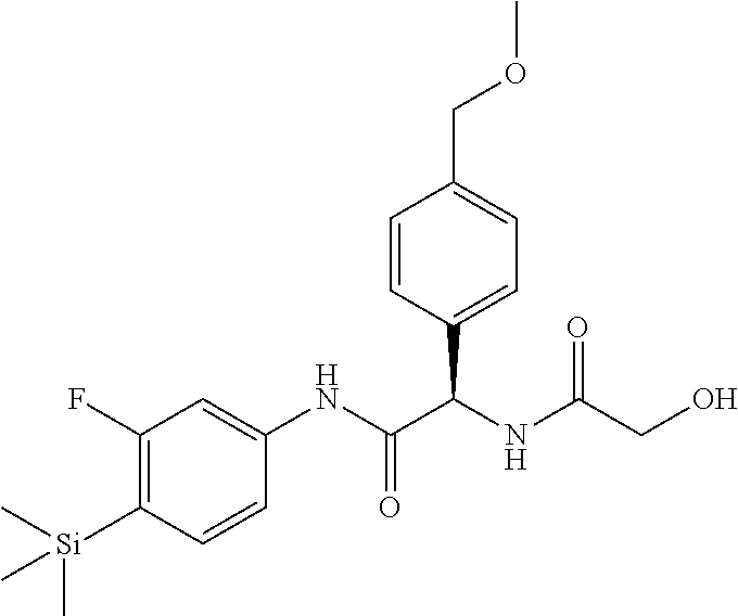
C1=CC(C(NC(CO)=O)C(NC2=CC(F)=C([Si](C)(C)C)C=C2)=O)=CC=C1COC
